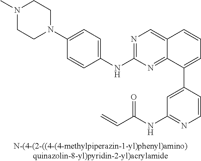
C1=CC(C2=CC=CC3=CN=C(NC4=CC=C(N5CCN(C)CC5)C=C4)N=C23)=CC(NC(C=C)=O)=N1
